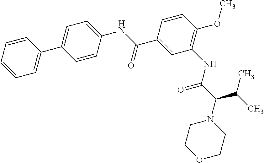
C1=CC=CC=C1C1=CC=C(NC(C2=CC(NC(C(N3CCOCC3)C(C)C)=O)=C(OC)C=C2)=O)C=C1
